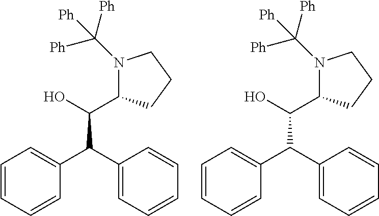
C1=CC=CC(C(C2=CC=CC=C2)C(C2N(C([Ph])([Ph])[Ph])CCC2)O)=C1.C1=CC=CC(C(C2=CC=CC=C2)C(C2N(C([Ph])([Ph])[Ph])CCC2)O)=C1
